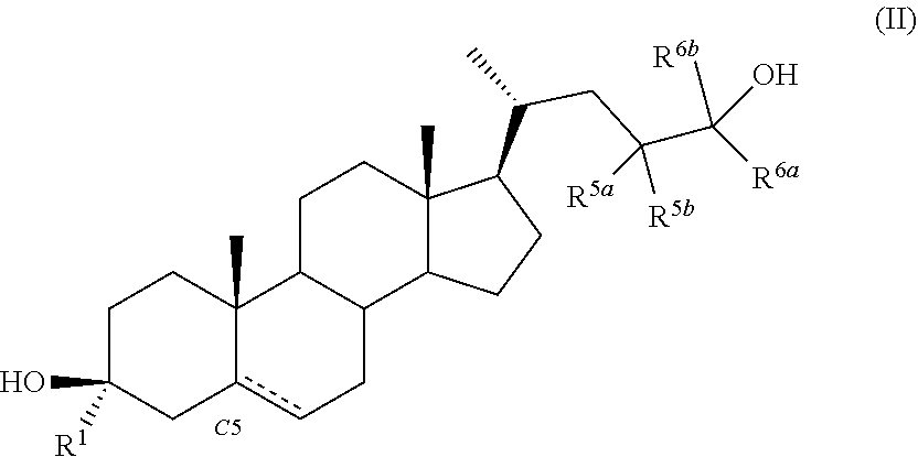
C1C(O)([R1])Cc2cCC3C(C2(C)C1)CCC1(C)C3CCC1C(C)CC(C([R6b])(O)[R6a])([R5b])[R5a].[C5]
